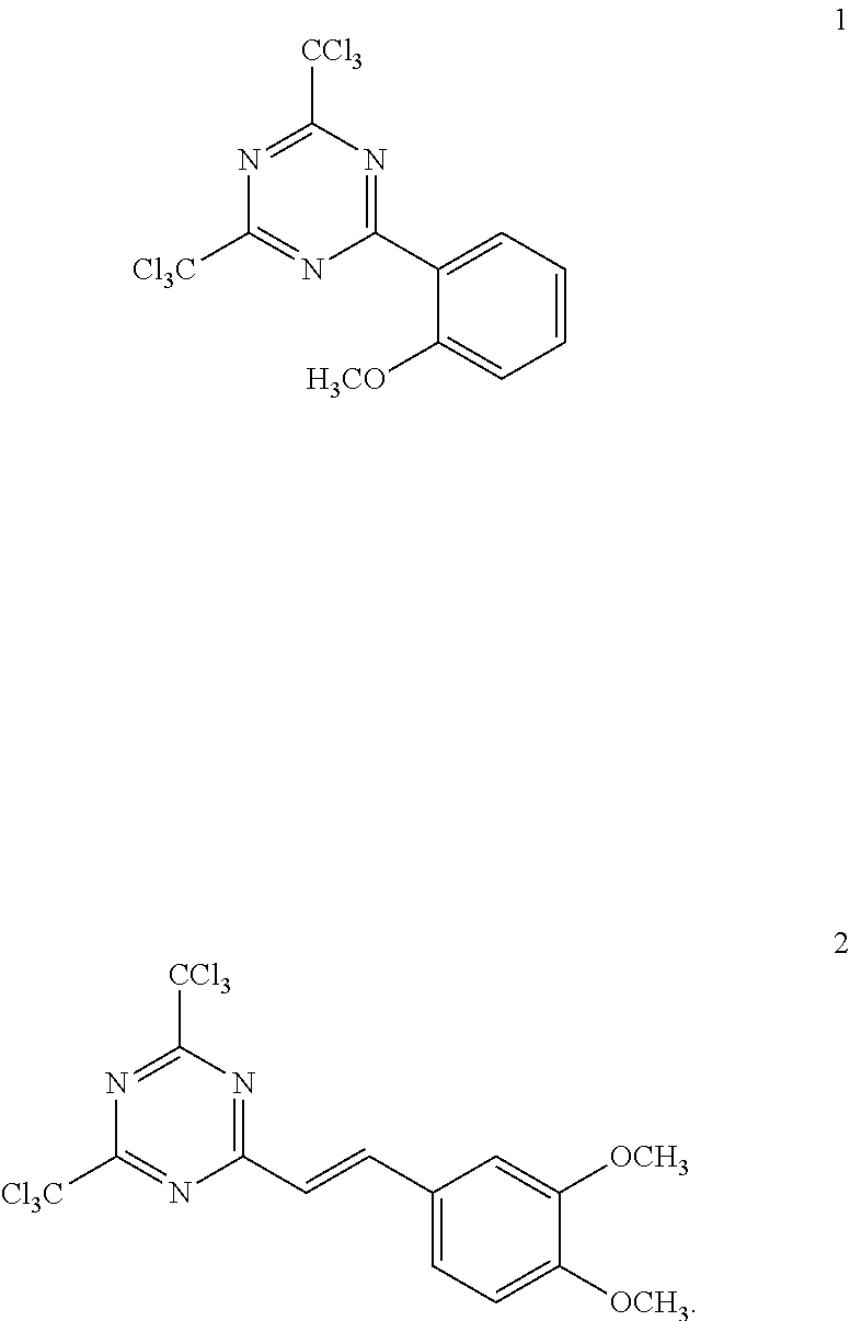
N1=C([CCl3])N=C(C2=CC=CC=C2[H3CO])N=C1[Cl3C].N1=C([CCl3])N=C(C=CC2=CC=C([OCH3])C([OCH3])=C2)N=C1[Cl3C]
